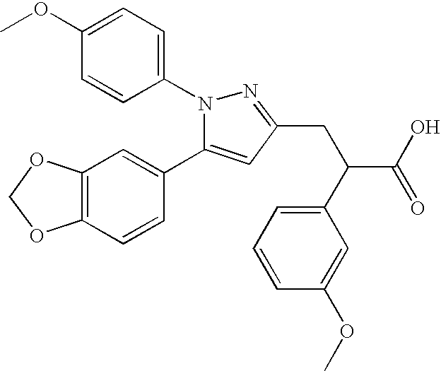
C1(C2=CC3=C(C=C2)OCO3)=CC(CC(C2=CC=CC(OC)=C2)C(O)=O)=NN1C1=CC=C(OC)C=C1
